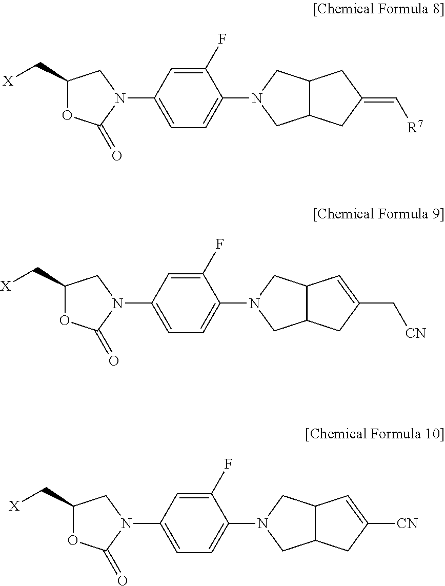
C1(C[X])OC(=O)N(C2=CC=C(N3CC4C(C3)CC(=C[R7])C4)C(F)=C2)C1.C1(C[X])OC(=O)N(C2=CC=C(N3CC4C(C3)CC(C[CN])=C4)C(F)=C2)C1.C1(C[X])OC(=O)N(C2=CC=C(N3CC4C(C3)CC([CN])=C4)C(F)=C2)C1
